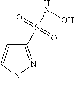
C1(S(=O)(=O)NO)=NN(C)C=C1
